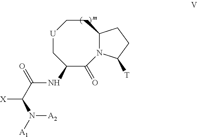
C1(NC(=O)C([X])N([A2])[A1])C(=O)N2C(CC[U]C1)CCC2[T]
